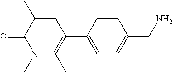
C1=C(C2=C(C)N(C)C(=O)C(C)=C2)C=CC(CN)=C1
